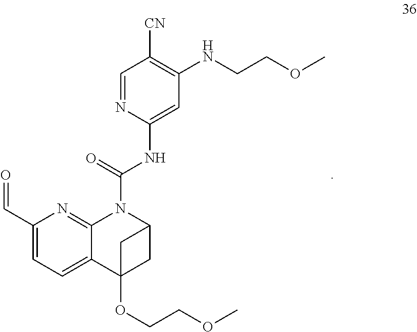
C1=NC(NC(N2C3=NC(C=O)=CC=C3C3(OCCOC)CC2C3)=O)=CC(NCCOC)=C1[CN]
